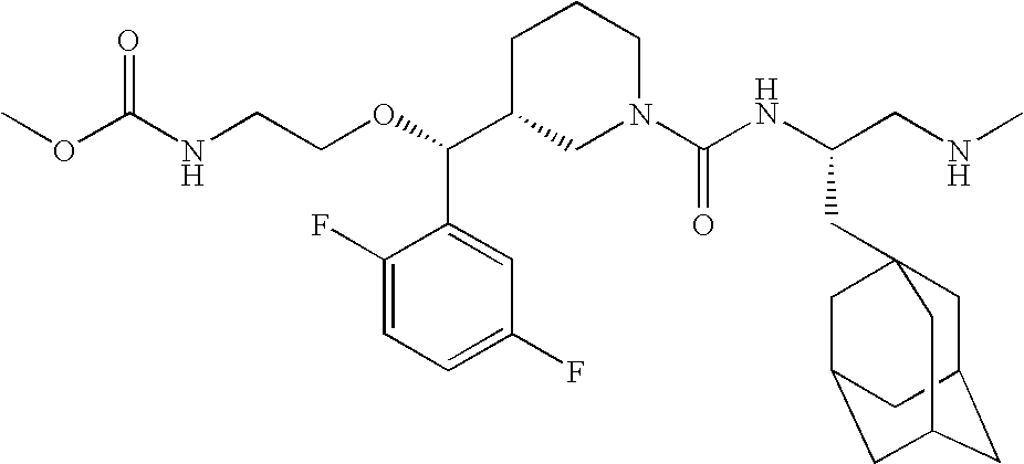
O=C(NCCOC(C1CN(C(NC(CNC)CC23CC4CC(CC(C2)C4)C3)=O)CCC1)C1=CC(F)=CC=C1F)OC
